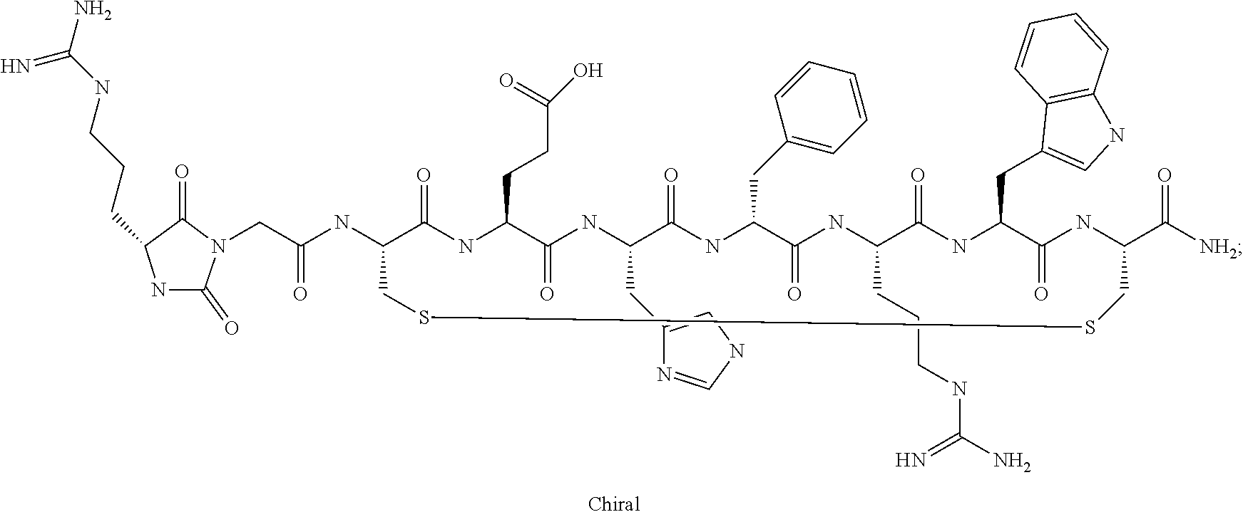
N1(CC(NC2C(=O)NC(CCC(=O)O)C(=O)NC(CC3=CNC=N3)C(=O)NC(CC3=CC=CC=C3)C(=O)NC(CCCNC(N)=N)C(=O)NC(CC3=CNC4=C3C=CC=C4)C(=O)NC(C([NH2])=O)CSSC2)=O)C(=O)C(CCCNC(N)=N)NC1=O
